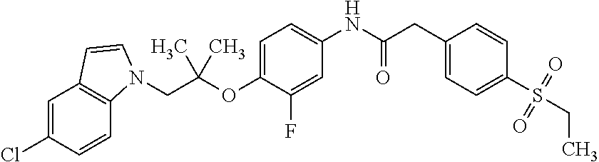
C1=C(F)C(OC(CN2C3=C(C=C(Cl)C=C3)C=C2)(C)C)=CC=C1NC(CC1=CC=C(S(CC)(=O)=O)C=C1)=O
